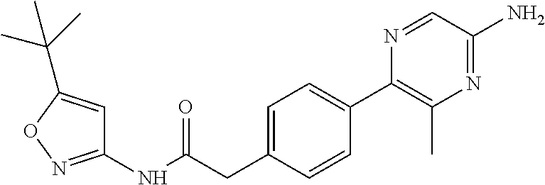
C1(NC(=O)CC2=CC=C(C3=C(C)N=C(N)C=N3)C=C2)=NOC(C(C)(C)C)=C1
